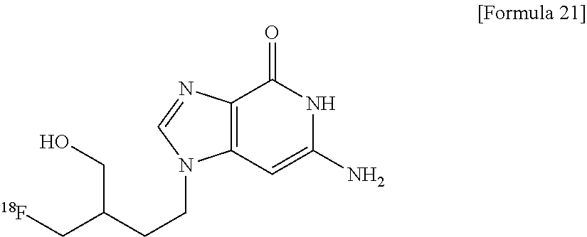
C12=C(C=C(N)NC1=O)N(CCC(C[18F])CO)C=N2
